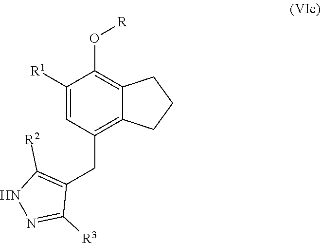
O([R])C1=C2C(=C(CC3=C([R2])NN=C3[R3])C=C1[R1])CCC2
